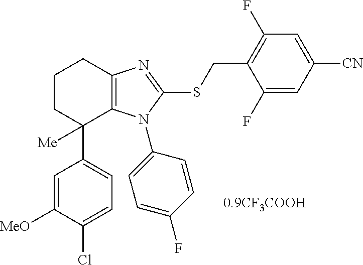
C1CC(C2=CC=C(Cl)C([MeO])=C2)([Me])C2=C(C1)N=C(SCC1=C(F)C=C([CN])C=C1F)N2C1=CC=C(F)C=C1
